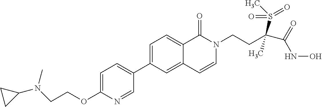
C1=C(OCCN(C2CC2)C)N=CC(C2=CC=C3C(=C2)C=CN(CCC(C(=O)NO)(S(C)(=O)=O)C)C3=O)=C1
